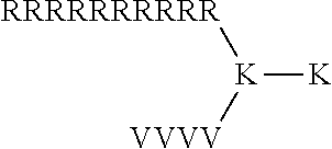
[RRRRRRRRRR][K]([K])[VVVV]
